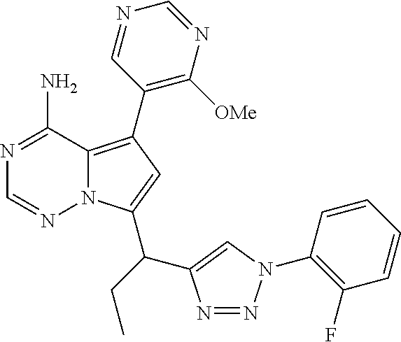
N1=C(N)C2=C(C3=C([OMe])N=CN=C3)C=C(C(C3=CN(C4=C(F)C=CC=C4)N=N3)CC)N2N=C1
